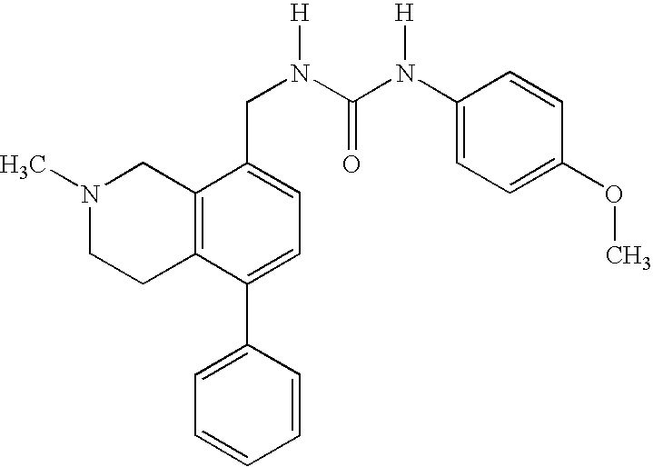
C12=C(C(C3=CC=CC=C3)=CC=C1CN([H])C(N(C1=CC=C(OC)C=C1)[H])=O)CCN(C)C2
